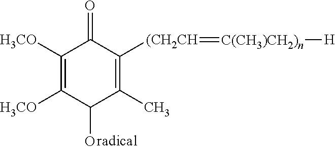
C1([H3CO])=C([H3CO])C(O)C(C)=C([(CH2CH]=[C(CH3)CH2)n][H])C1=O
